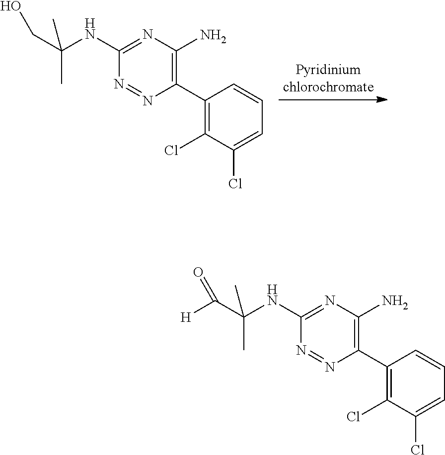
C(C(NC1=NC(N)=C(C2=C(Cl)C(Cl)=CC=C2)N=N1)(C)C)([H])=O.C(C(NC1=NC(N)=C(C2=C(Cl)C(Cl)=CC=C2)N=N1)(C)C)O
